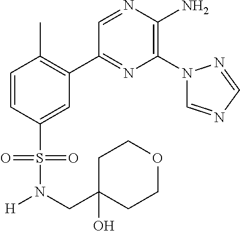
C1(C2=C(C)C=CC(S(=O)(=O)N(CC3(O)CCOCC3)[H])=C2)=NC(N2C=NC=N2)=C(N)N=C1
